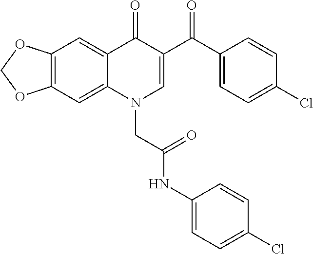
C12=C(C=C3C(=C1)C(=O)C(C(C1=CC=C(Cl)C=C1)=O)=CN3CC(NC1=CC=C(Cl)C=C1)=O)OCO2
